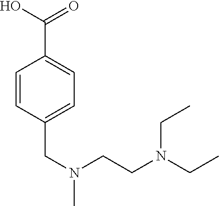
C1=CC(CN(C)CCN(CC)CC)=CC=C1C(O)=O
